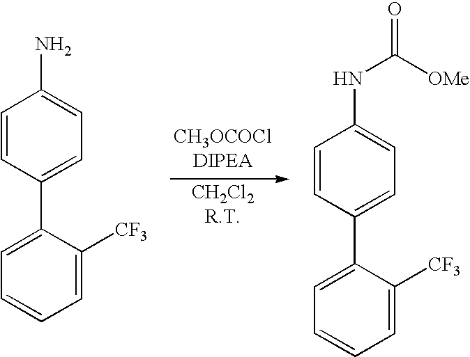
C1=C(C2=CC=C(N)C=C2)C([CF3])=CC=C1.C1=C(C2=CC=C(NC(=O)[OMe])C=C2)C([CF3])=CC=C1
